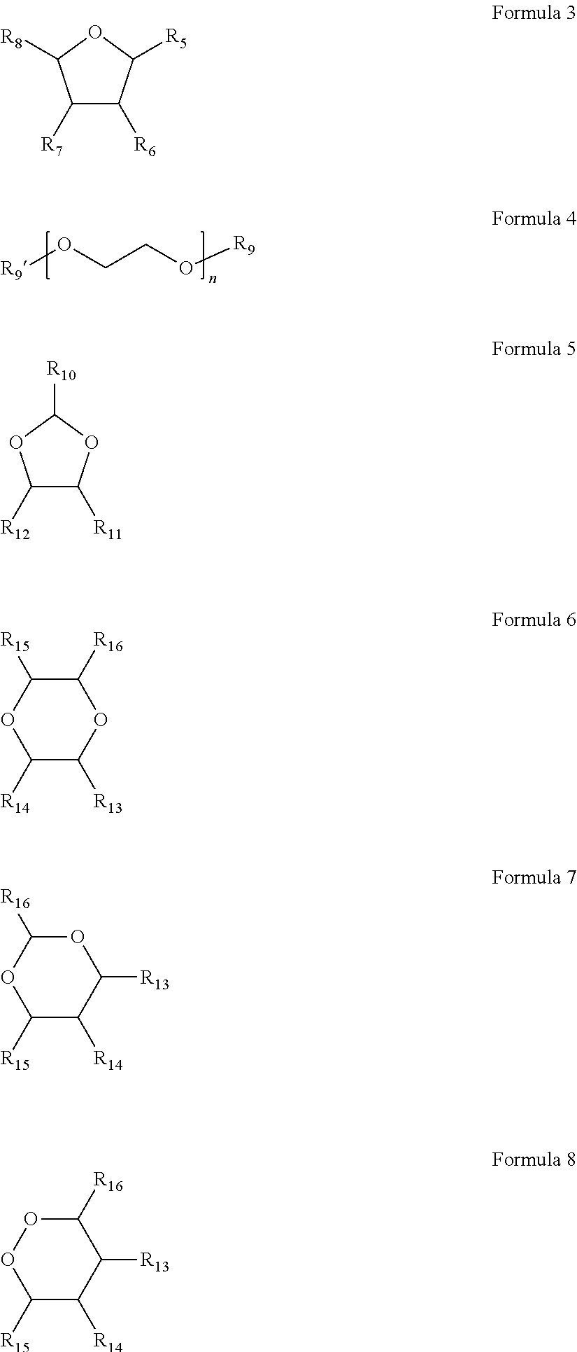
[R9]OCCO[R9].C1([R7])C([R6])C([R5])OC1[R8].C1([R12])C([R11])OC([R10])O1.C1([R14])C([R13])OC([R16])C([R15])O1.C1([R15])C([R14])C([R13])OC([R16])O1.C1([R15])C([R14])C([R13])C([R16])OO1
